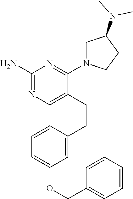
C1(N)=NC2=C(C(N3CC(N(C)C)CC3)=N1)CCC1=CC(OCC3=CC=CC=C3)=CC=C21
